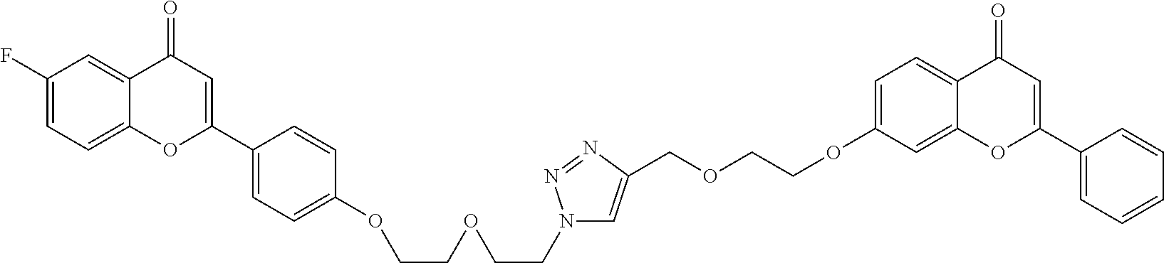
C1(F)=CC=C2C(=C1)C(=O)C=C(C1=CC=C(OCCOCCN3C=C(COCCOC4=CC=C5C(=C4)OC(C4=CC=CC=C4)=CC5=O)N=N3)C=C1)O2
